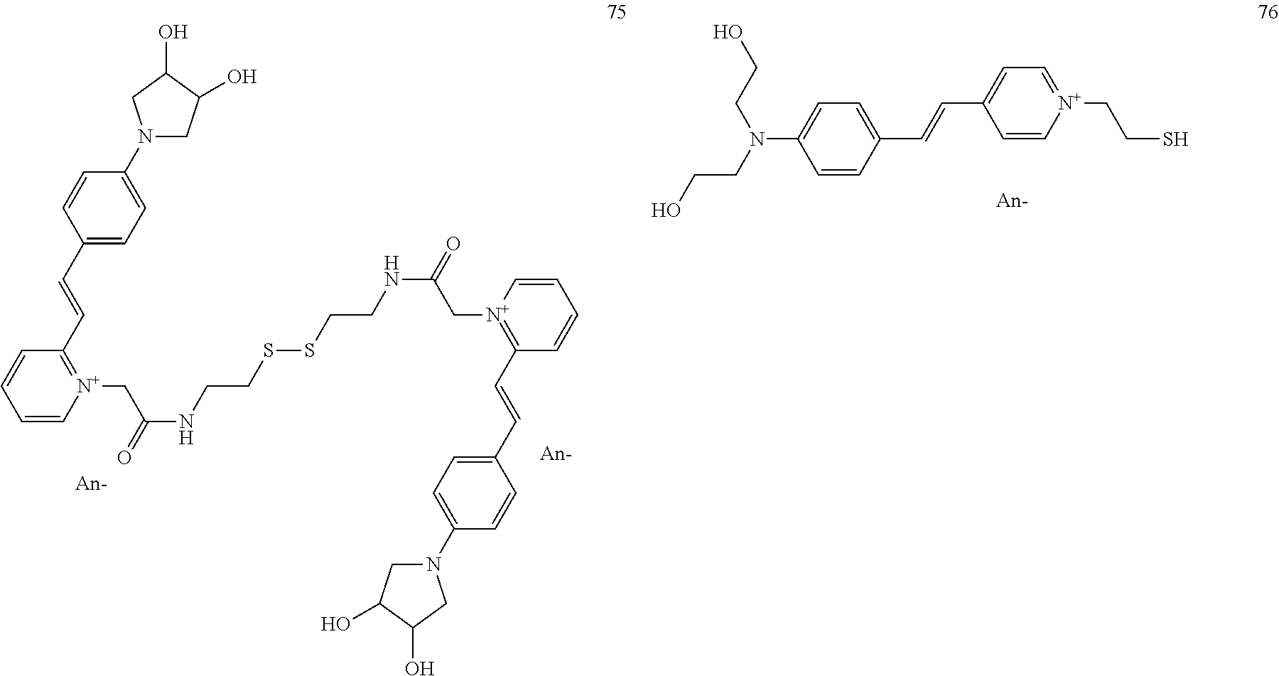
C1=CC(C=CC2=[N+](CC(NCCSSCCNC(C[N+]3=C(C=CC4=CC=C(N5CC(O)C(O)C5)C=C4)C=CC=C3)=O)=O)C=CC=C2)=CC=C1N1CC(O)C(O)C1.C1=C(N(CCO)CCO)C=CC(C=CC2=CC=[N+](CCS)C=C2)=C1
